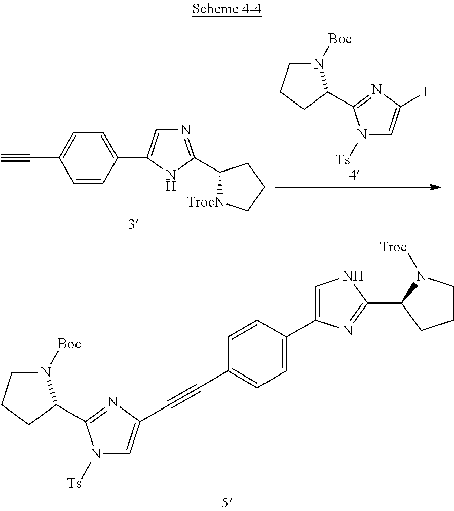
C#CC1=CC=C(C2=CN=C(C3[TrocN]CCC3)N2)C=C1.N1([Boc])CCCC1C1=NC(I)=CN1[Ts].N1([Boc])CCCC1C1=NC(C#CC2=CC=C(C3=CNC(C4CCCN4[Troc])=N3)C=C2)=CN1[Ts]
